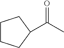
C1CCC(C(C)=O)C1
